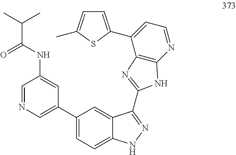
C1(C2=CN=CC(NC(C(C)C)=O)=C2)=CC=C2C(=C1)C(C1=NC3=C(N=CC=C3C3=CC=C(C)S3)N1)=NN2
